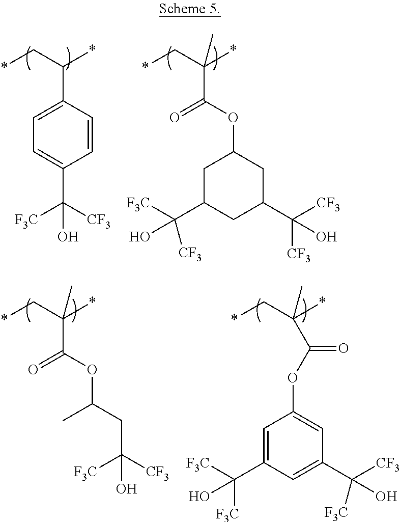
C1(C(C*)*)=CC=C(C([CF3])([F3C])O)C=C1.C(C(C*)(*)C)(OC1CC(C([F3C])([CF3])O)CC(C([CF3])([CF3])O)C1)=O.C(C(C*)(*)C)(OC(C)CC([F3C])([CF3])O)=O.C(C(C*)(*)C)(OC1=CC(C([CF3])([F3C])O)=CC(C([F3C])([F3C])O)=C1)=O
